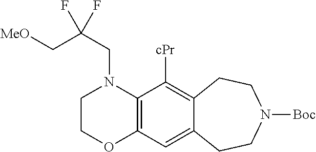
C12=C(C([cPr])=C3C(=C1)CCN([Boc])CC3)N(CC(C[MeO])(F)F)CCO2
